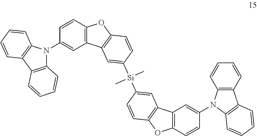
C12=C(C3=C(N1C1=CC4=C(C=C1)OC1=C4C=C([Si](C)(C)C4=CC5=C(OC6=C5C=C(N5C7=C(C=CC=C7)C7=C5C=CC=C7)C=C6)C=C4)C=C1)C=CC=C3)C=CC=C2
